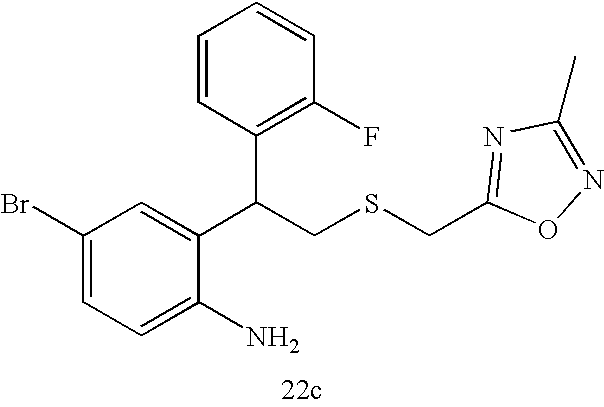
C1=C(N)C(C(CSCC2=NC(C)=NO2)C2=C(F)C=CC=C2)=CC(Br)=C1
